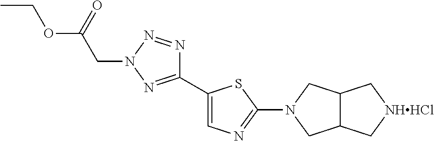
C12C(C[NHHCl]C1)CN(C1=NC=C(C3=NN(CC(=O)OCC)N=N3)S1)C2
